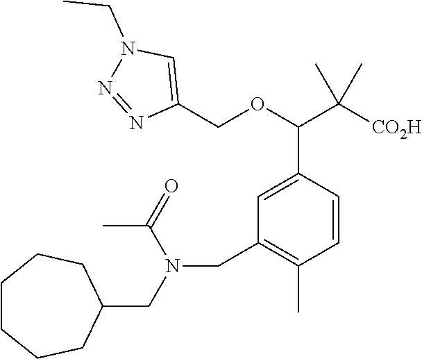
C1=CC(C(OCC2=CN(CC)N=N2)C([CO2H])(C)C)=CC(CN(C(=O)C)CC2CCCCCC2)=C1C
